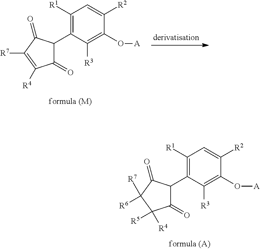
C1([R1])=C(C2C(=O)C([R4])=C([R7])C2=O)C([R3])=C(O[A])C([R2])=C1.C1([R1])=C(C2C(=O)C([R4])([R5])C([R7])([R6])C2=O)C([R3])=C(O[A])C([R2])=C1
